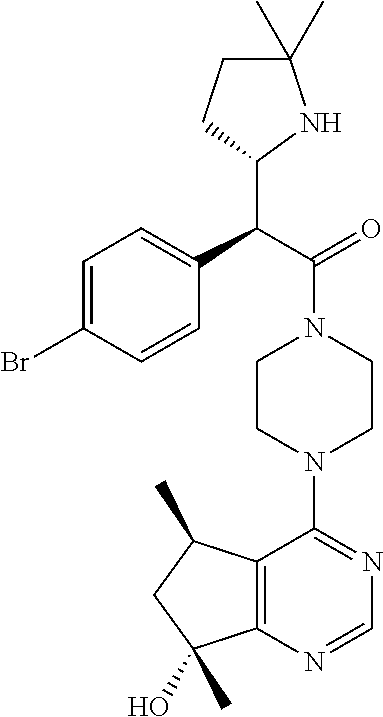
C(C(=O)N1CCN(C2=NC=NC3=C2C(C)CC3(O)C)CC1)(C1NC(C)(C)CC1)C1=CC=C(Br)C=C1
